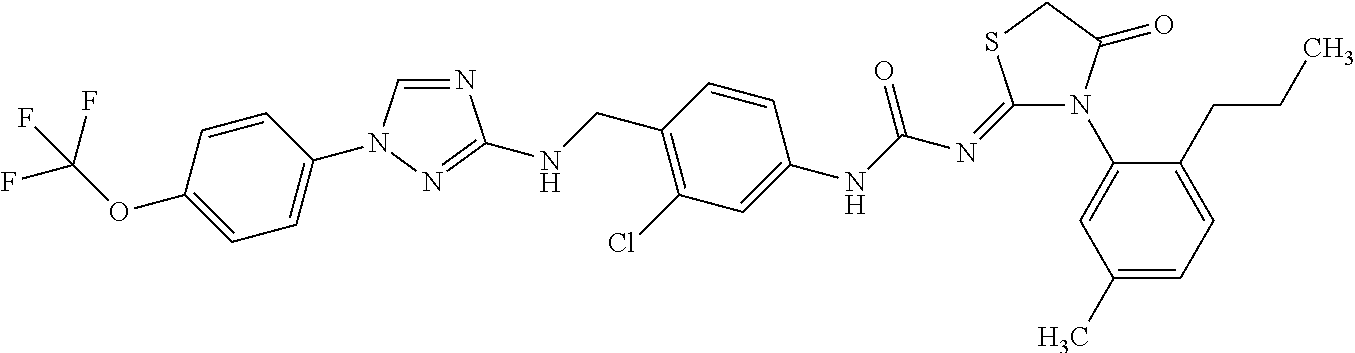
N1(C2=CC(C)=CC=C2CCC)C(=O)CSC1=NC(NC1=CC(Cl)=C(CNC2=NN(C3=CC=C(OC(F)(F)F)C=C3)C=N2)C=C1)=O
